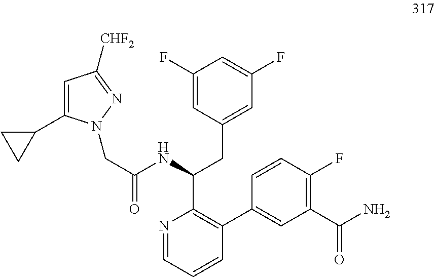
C(C(NC(CC1=CC(F)=CC(F)=C1)C1=C(C2=CC(C(N)=O)=C(F)C=C2)C=CC=N1)=O)N1C(C2CC2)=CC([CHF2])=N1
